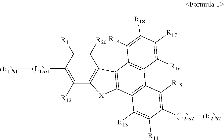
C1([R20])=C([R11])C([(L1)a1][(R1)b1])=C([R12])C2=C1C1=C([X]2)C2=C(C3=C1C([R19])=C([R18])C([R17])=C3[R16])C([R15])=C([(L2)a2][(R2)b2])C([R14])=C2[R13]
